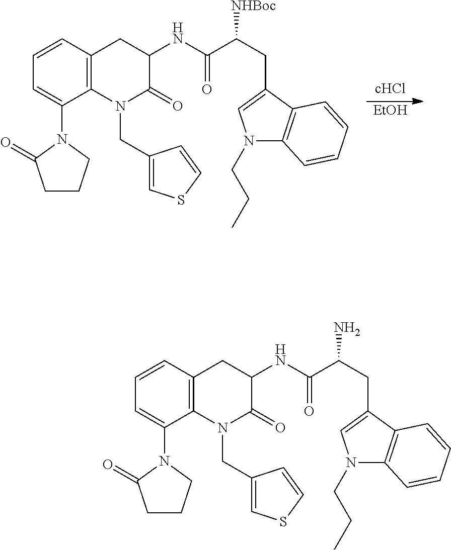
C1=CC=C(N2C(=O)CCC2)C2=C1CC(NC(C(CC1=CN(CCC)C3=C1C=CC=C3)[NHBoc])=O)C(=O)N2CC1=CSC=C1.[EtOH].C1=CC=C(N2C(=O)CCC2)C2=C1CC(NC(C(CC1=CN(CCC)C3=C1C=CC=C3)N)=O)C(=O)N2CC1=CSC=C1
